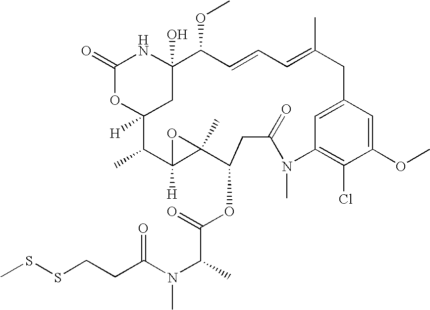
C1(=O)OC2([H])CC(O)(N1)C(OC)C=CC=C(C)CC1=CC(=C(Cl)C(OC)=C1)N(C)C(=O)CC(OC(=O)C(N(C(CCSSC)=O)C)C)C1(C)C([H])(C2C)O1
